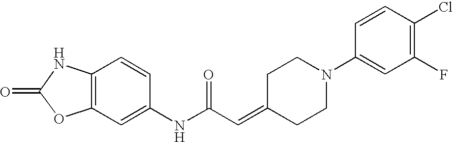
O=C1OC2=C(N1)C=CC(NC(C=C1CCN(C3=CC(F)=C(Cl)C=C3)CC1)=O)=C2
